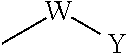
C[W][Y]
